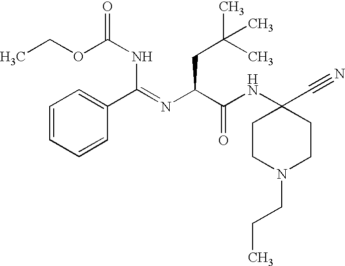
CCOC(NC(C1=CC=CC=C1)=NC(C(NC1(C#N)CCN(CCC)CC1)=O)CC(C)(C)C)=O
